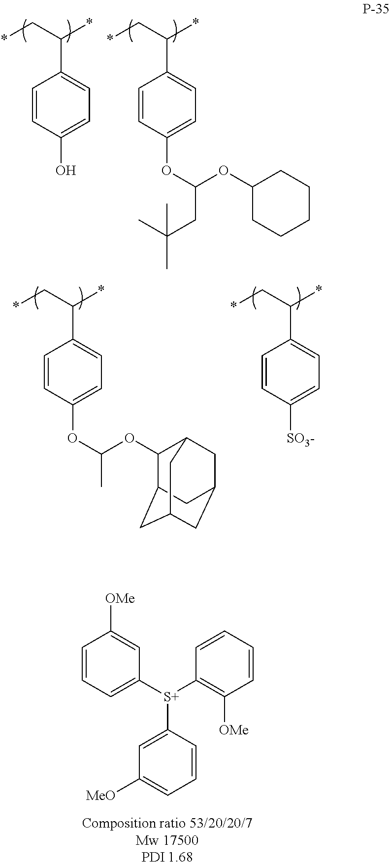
*CC(*)C1=CC=C(O)C=C1.*CC(*)C1=CC=C(OC(OC2CCCCC2)CC(C)(C)C)C=C1.*CC(*)C1=CC=C([SO3-])C=C1.*CC(*)C1=CC=C(OC(OC2C3CC4CC(CC2C4)C3)C)C=C1.C1=CC=C([S+](C2=C([OMe])C=CC=C2)C2=CC([MeO])=CC=C2)C=C1[OMe]
